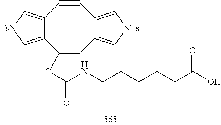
C12=C[TsN]C=C1C#CC1=C[NTs]C=C1CC2OC(NCCCCCC(O)=O)=O
